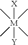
C[M](C)(C)(C)([X])[Y]
